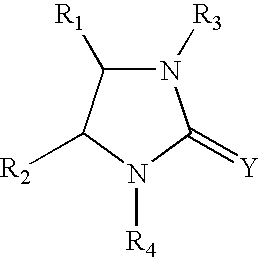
N1([R3])C([R1])C([R2])N([R4])C1=[Y]
